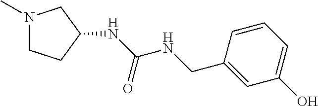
N1(C)CCC(NC(NCC2=CC(O)=CC=C2)=O)C1
